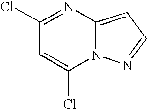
ClC1=NC2=CC=NN2C(Cl)=C1
